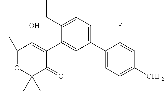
C1(C2=CC=C(CC)C(C3=C(O)C(C)(C)OC(C)(C)C3=O)=C2)=CC=C([CHF2])C=C1F
